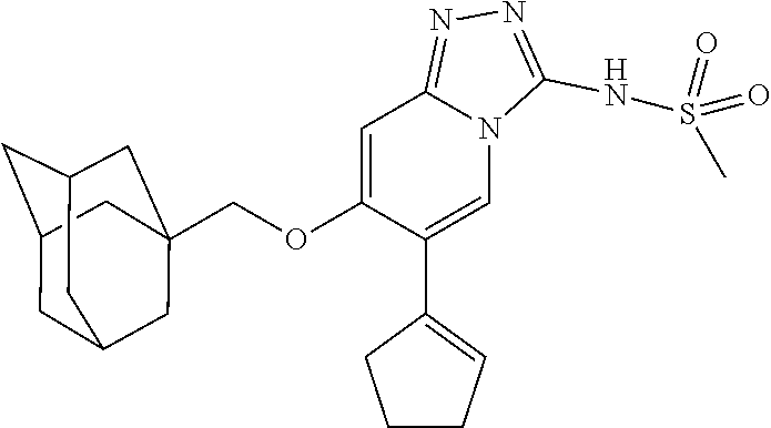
C1=C(OCC23CC4CC(CC(C2)C4)C3)C(C2=CCCC2)=CN2C1=NN=C2NS(=O)(=O)C
